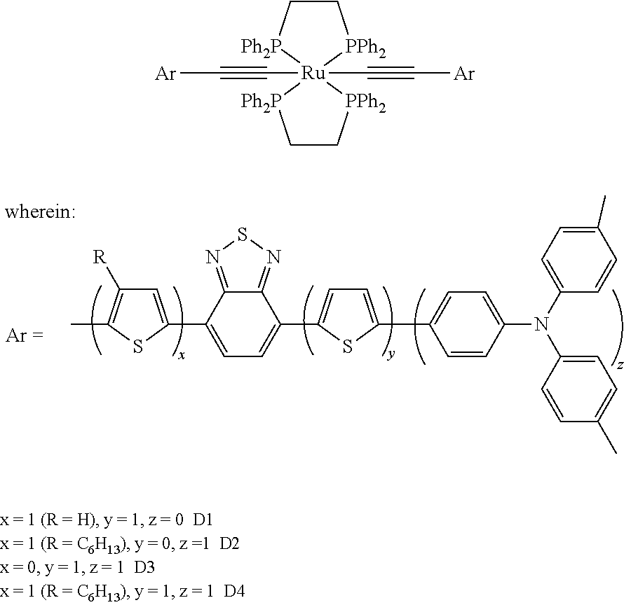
C1C[Ph2P][Ru]2(C#C[Ar])(C#C[Ar])([PPh2]1)[Ph2P]CC[PPh2]2.C1=C(C2=CC([R])=C(C)S2)C2=NSN=C2C(C2=CC=C(C3=CC=C(N(C4=CC=C(C)C=C4)C4=CC=C(C)C=C4)C=C3)S2)=C1
